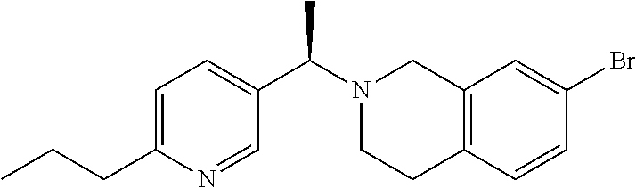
C1=C(CCC)N=CC(C(N2CCC3=C(C2)C=C(Br)C=C3)C)=C1
